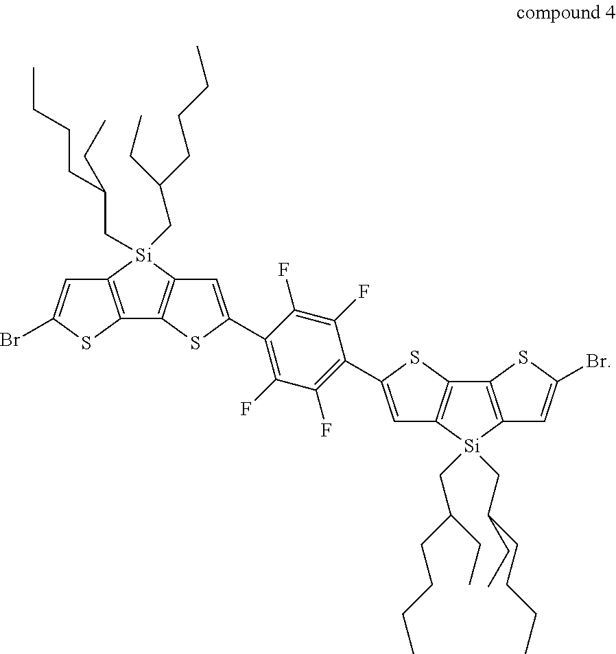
C12=C(SC(Br)=C1)C1=C([Si]2(CC(CCCC)CC)CC(CCCC)CC)C=C(C2=C(F)C(F)=C(C3=CC4=C(S3)C3=C([Si]4(CC(CCCC)CC)CC(CCCC)CC)C=C(Br)S3)C(F)=C2F)S1
